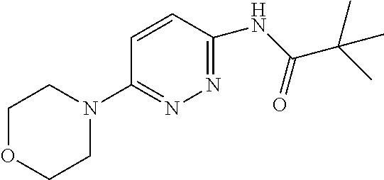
N1=C(NC(=O)C(C)(C)C)C=CC(N2CCOCC2)=N1
